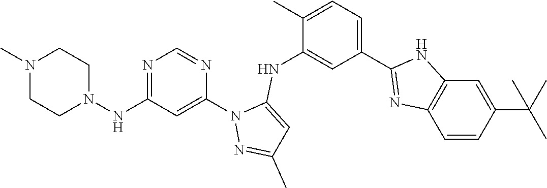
N1(C)CCN(NC2=NC=NC(N3N=C(C)C=C3NC3=CC(C4=NC5=C(N4)C=C(C(C)(C)C)C=C5)=CC=C3C)=C2)CC1
